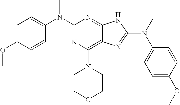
N(C1=NC(N2CCOCC2)=C2C(=N1)NC(N(C1=CC=C(OC)C=C1)C)=N2)(C1=CC=C(OC)C=C1)C
